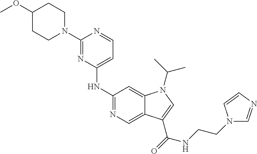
C1(NC2=CC=NC(N3CCC(OC)CC3)=N2)=NC=C2C(=C1)N(C(C)C)C=C2C(=O)NCCN1C=NC=C1
